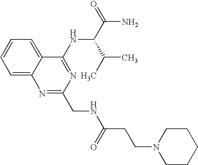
C1=CC=C2C(=C1)N=C(CNC(CCN1CCCCC1)=O)N=C2NC(C(N)=O)C(C)C
